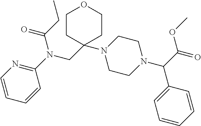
C1(N(C(=O)CC)CC2(N3CCN(C(C(=O)OC)C4=CC=CC=C4)CC3)CCOCC2)=NC=CC=C1
